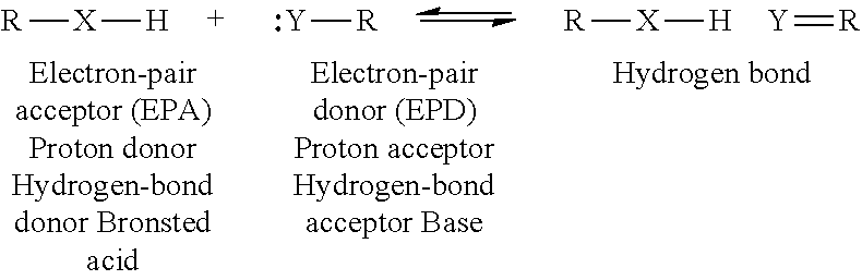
[R][X][H].[Y][R].[R][X][H].[Y]=[R]
